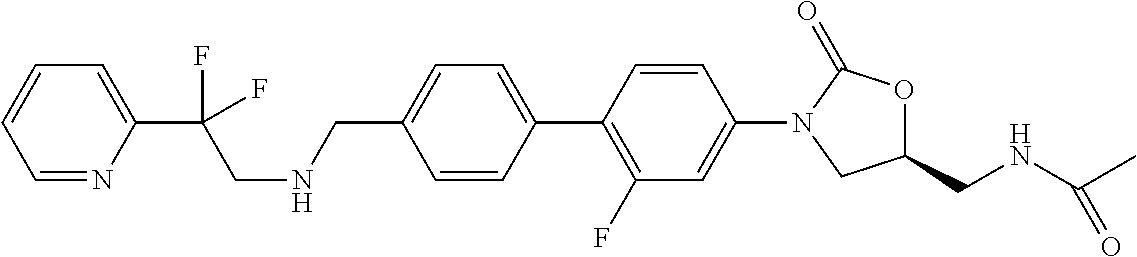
C1=CC(C2=C(F)C=C(N3CC(CNC(C)=O)OC3=O)C=C2)=CC=C1CNCC(C1=CC=CC=N1)(F)F
